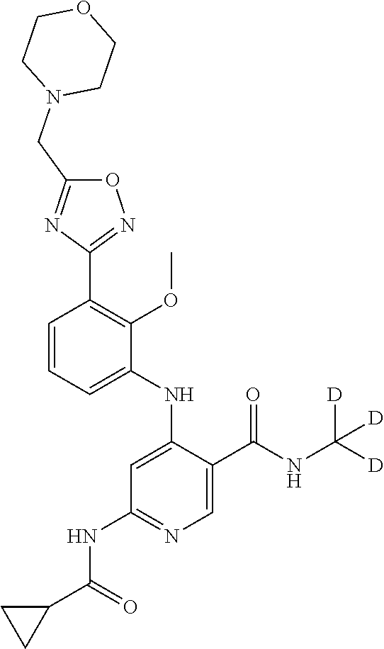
C1=CC=C(NC2=CC(NC(C3CC3)=O)=NC=C2C(NC([D])([D])[D])=O)C(OC)=C1C1=NOC(CN2CCOCC2)=N1
